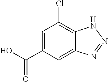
C1=C(C(O)=O)C=C2C(=C1Cl)NN=N2
